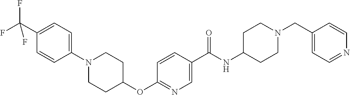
C1(C(F)(F)F)=CC=C(N2CCC(OC3=NC=C(C(NC4CCN(CC5=CC=NC=C5)CC4)=O)C=C3)CC2)C=C1
